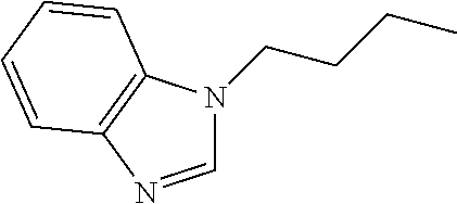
C1=NC2=C(N1CCCC)C=CC=C2
